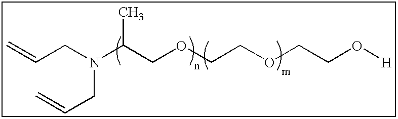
C=CCN(C(COCCOCCO[H])C)CC=C
